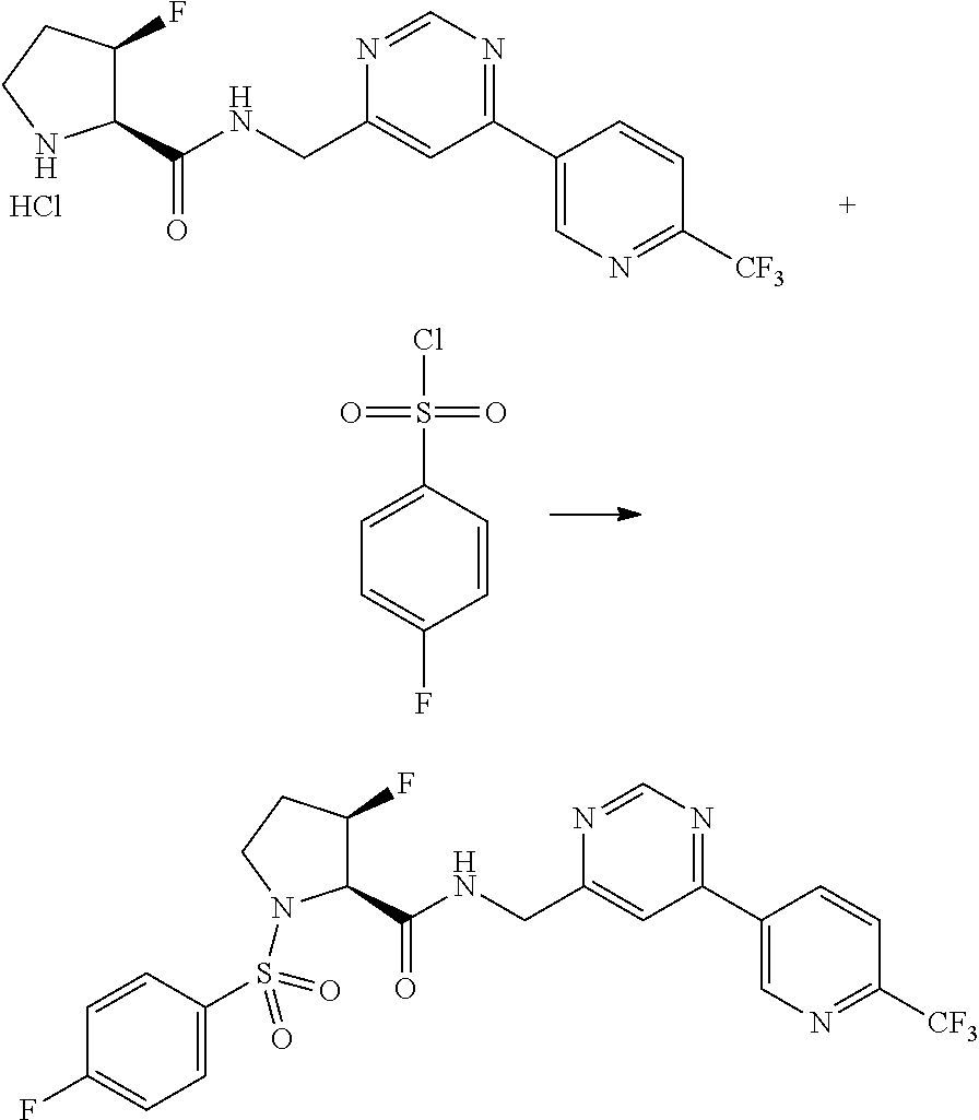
C1(C2=NC=NC(CNC(C3C(F)CCN3)=O)=C2)=CN=C([CF3])C=C1.Cl.C1=CC(S(Cl)(=O)=O)=CC=C1F.C1(C2=NC=NC(CNC(C3C(F)CCN3S(C3=CC=C(F)C=C3)(=O)=O)=O)=C2)=CN=C([CF3])C=C1
